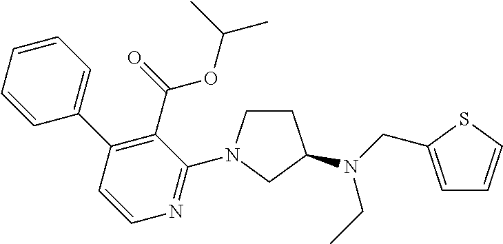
C1=CC=CC(C2=C(C(=O)OC(C)C)C(N3CCC(N(CC)CC4=CC=CS4)C3)=NC=C2)=C1
